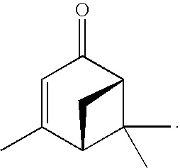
C1(=O)C=C(C)C2C(C)(C)C1C2
